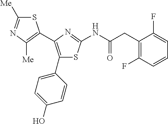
S1C([Me])=NC([Me])=C1C1=C(C2=CC=C(O)C=C2)SC(NC(CC2=C(F)C=CC=C2F)=O)=N1
